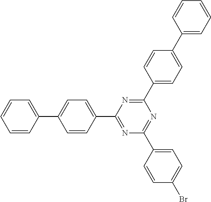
C1=CC(C2=CC=C(C3=NC(C4=CC=C(Br)C=C4)=NC(C4=CC=C(C5=CC=CC=C5)C=C4)=N3)C=C2)=CC=C1
